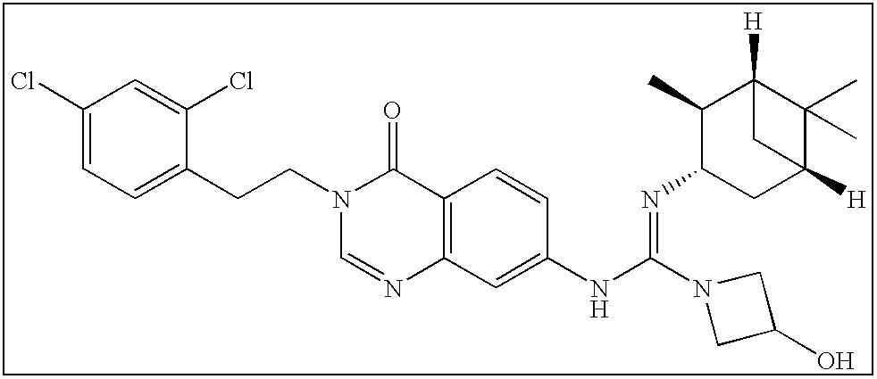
C1(Cl)=CC=C(CCN2C=NC3=C(C2=O)C=CC(NC(=NC2CC4([H])C(C)(C)C([H])(C2C)C4)N2CC(O)C2)=C3)C(Cl)=C1
